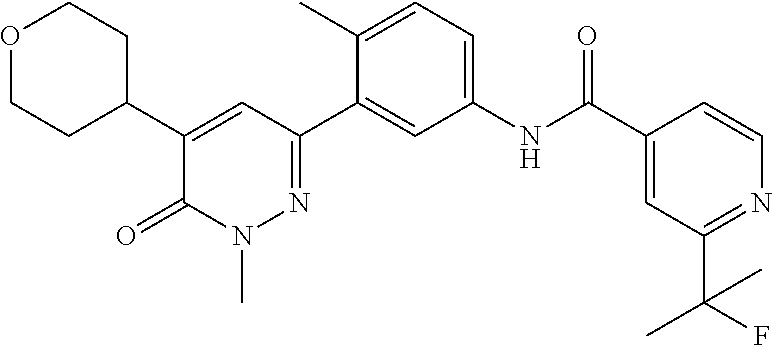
O1CCC(C2=CC(C3=CC(NC(C4=CC(C(C)(F)C)=NC=C4)=O)=CC=C3C)=NN(C)C2=O)CC1
